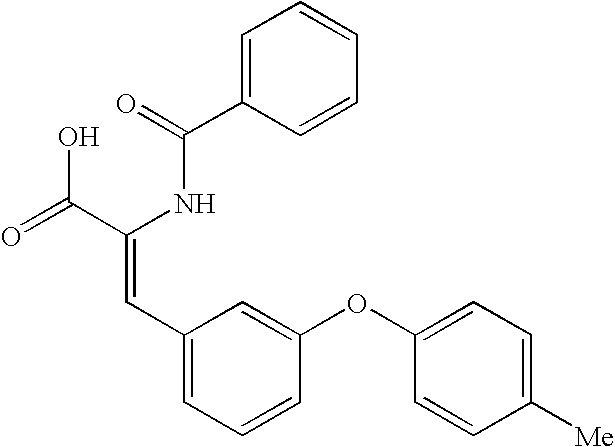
C1=C(C(=O)NC(C(=O)O)=CC2=CC=CC(OC3=CC=C([Me])C=C3)=C2)C=CC=C1
